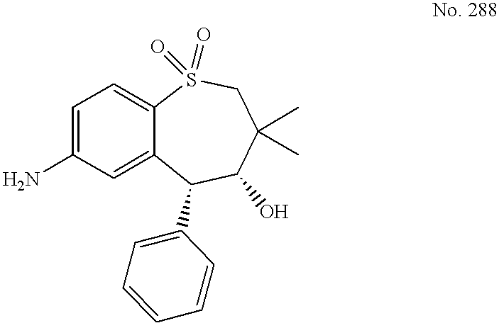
C1=C(N)C=C2C(=C1)S(=O)(=O)CC(C)(C)C(O)C2C1=CC=CC=C1
